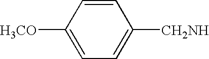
C1=CC([H3CO])=CC=C1[CH2NH]
